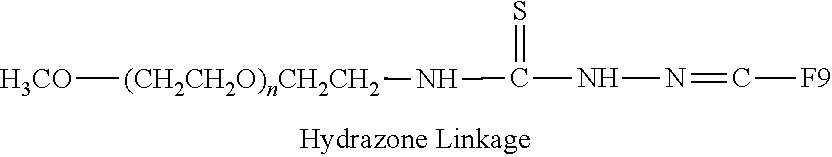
[H3CO][(CH2CH2O)nCH2CH2]NC(NN=C[F9])=S
